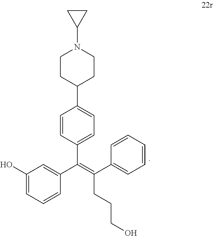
C1=CC(C(=C(C2=CC=CC=C2)CCCO)C2=CC(O)=CC=C2)=CC=C1C1CCN(C2CC2)CC1
